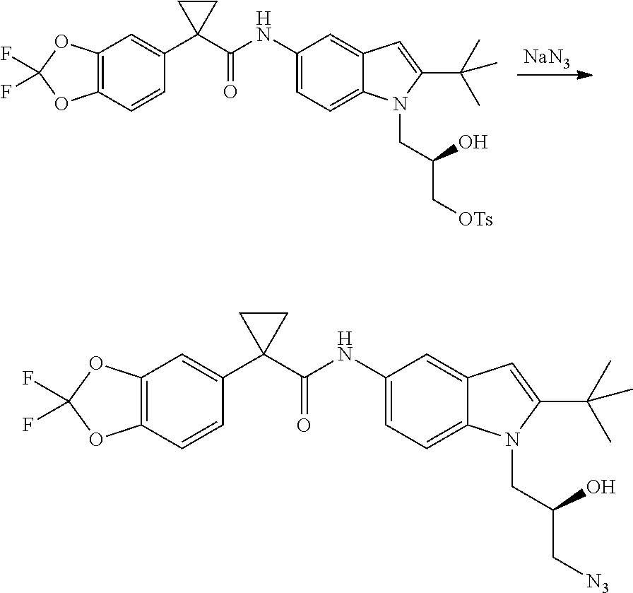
[NaN3].C12=C(C=CC(C3(C(NC4=CC=C5C(=C4)C=C(C(C)(C)C)N5CC(O)C[OTs])=O)CC3)=C1)OC(F)(F)O2.C12=C(C=CC(C3(C(NC4=CC=C5C(=C4)C=C(C(C)(C)C)N5CC(O)C[N3])=O)CC3)=C1)OC(F)(F)O2
